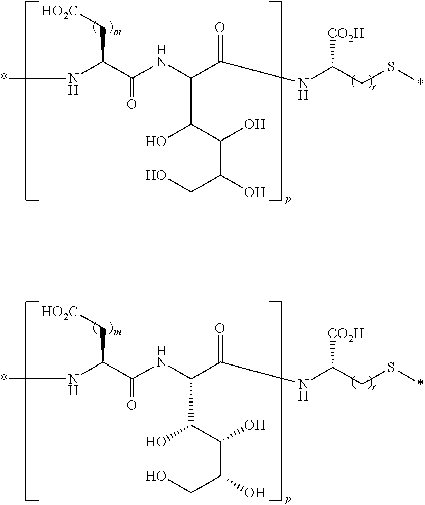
N(C(C(=O)NC(CS*)[CO2H])C(O)C(C(CO)O)O)C(C(N*)C[HO2C])=O.N(C(C(=O)NC(CS*)[CO2H])C(O)C(C(CO)O)O)C(C(N*)C[HO2C])=O
